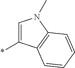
*C1=CN(C)C2=C1C=CC=C2
